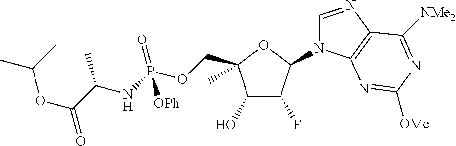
C1(O)C(F)C(N2C=NC3=C2N=C([OMe])N=C3[NMe2])OC1(COP(NC(C(OC(C)C)=O)C)(=O)[OPh])C
